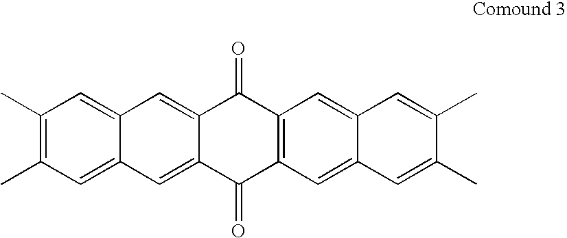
C1(C)=C(C)C=C2C(=C1)C=C1C(=C2)C(=O)C2=C(C=C3C(=C2)C=C(C)C(C)=C3)C1=O
